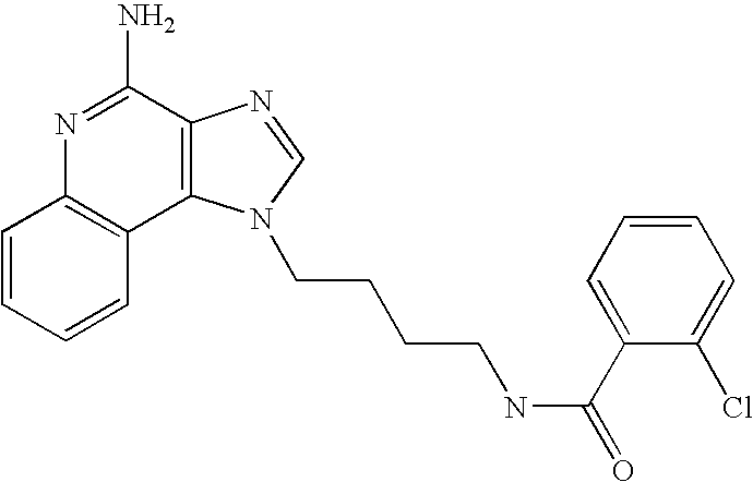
C1=CC=CC2=C1N=C(N)C1=C2N(CCCCNC(=O)C2=CC=CC=C2Cl)C=N1
